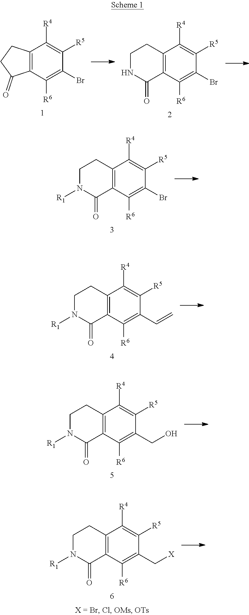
C12=C(C([R6])=C(Br)C([R5])=C1[R4])C(=O)CC2.C12=C(C([R6])=C(Br)C([R5])=C1[R4])C(=O)NCC2.C12=C(C([R6])=C(Br)C([R5])=C1[R4])C(=O)N([R1])CC2.C12=C(C([R6])=C(C=C)C([R5])=C1[R4])C(=O)N([R1])CC2.C12=C(C([R6])=C(CO)C([R5])=C1[R4])C(=O)N([R1])CC2.C12=C(C([R6])=C(C[X])C([R5])=C1[R4])C(=O)N([R1])CC2
